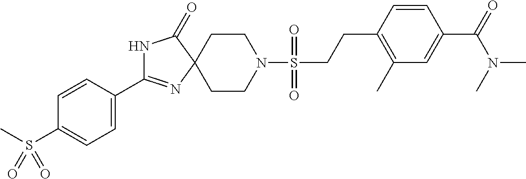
N1C(C2=CC=C(S(C)(=O)=O)C=C2)=NC2(C1=O)CCN(S(CCC1=C(C)C=C(C(=O)N(C)C)C=C1)(=O)=O)CC2
